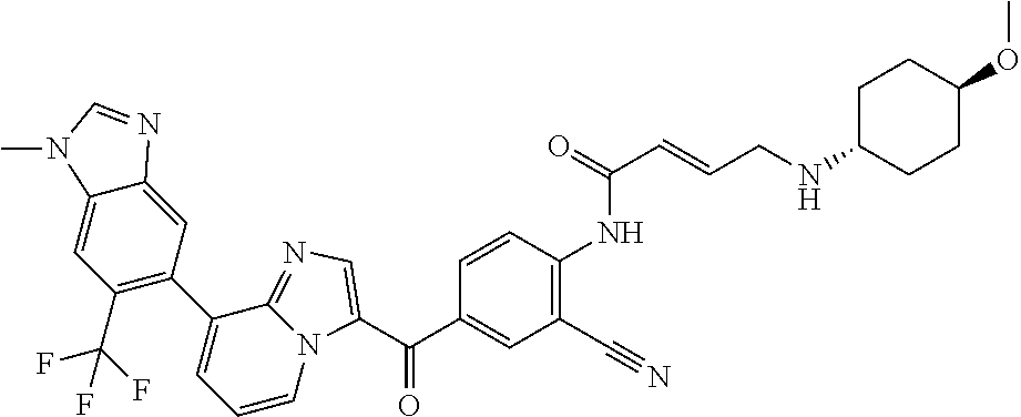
C(C1=CC(C#N)=C(NC(C=CCNC2CCC(OC)CC2)=O)C=C1)(=O)C1=CN=C2N1C=CC=C2C1=C(C(F)(F)F)C=C2C(=C1)N=CN2C
